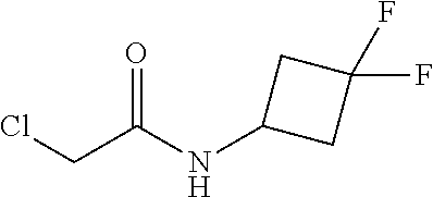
ClCC(NC1CC(F)(F)C1)=O
